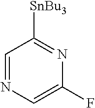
C1=NC=C(F)N=C1[SnBu3]
